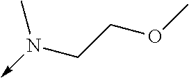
N(CCOC)(C)->C
